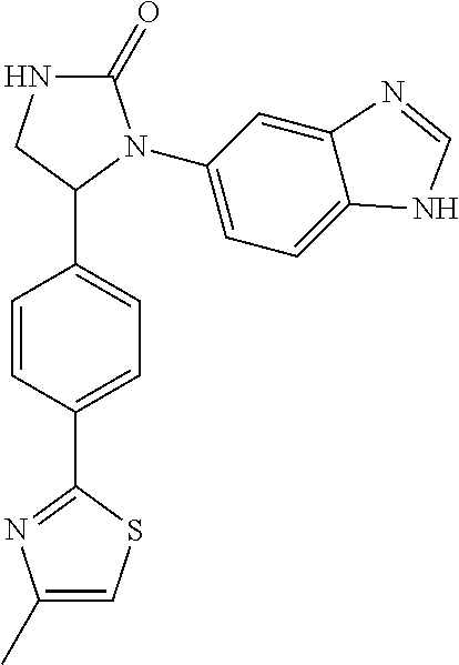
C1=CC(C2=NC(C)=CS2)=CC=C1C1N(C2=CC=C3C(=C2)N=CN3)C(=O)NC1
